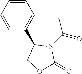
C1=CC=CC(C2COC(=O)N2C(=O)C)=C1
